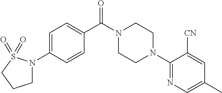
C1=C(N2CCCS2(=O)=O)C=CC(C(N2CCN(C3=NC=C(C)C=C3[CN])CC2)=O)=C1
